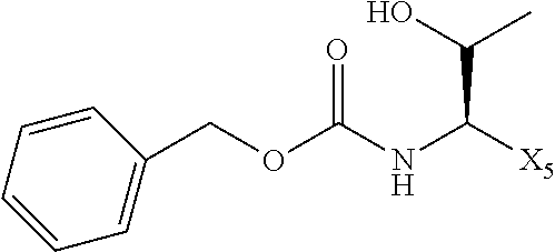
C1(COC(NC([X5])C(C)O)=O)=CC=CC=C1
